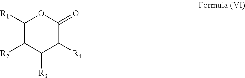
C1([R1])C([R2])C([R3])C([R4])C(=O)O1
